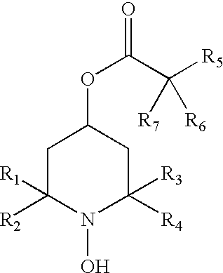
C1C([R1])([R2])N(O)C([R3])([R4])CC1OC(C([R5])([R7])[R6])=O
